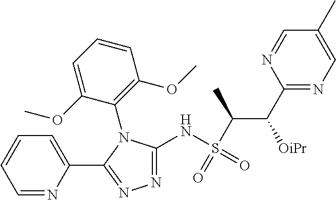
N1=C(NS(=O)(=O)C(C)C([OiPr])C2=NC=C(C)C=N2)N(C2=C(OC)C=CC=C2OC)C(C2=CC=CC=N2)=N1
